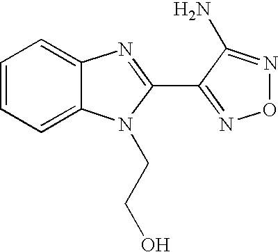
C1=CC=C2C(=C1)N=C(C1=NON=C1N)N2CCO
